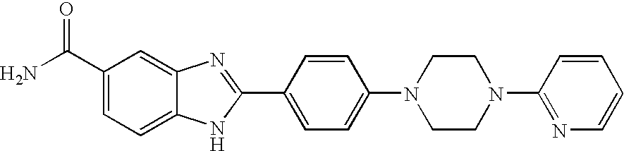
C1(C(N)=O)=CC=C2C(=C1)N=C(C1=CC=C(N3CCN(C4=NC=CC=C4)CC3)C=C1)N2
